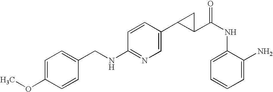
C1=C(OC)C=CC(CNC2=NC=C(C3C(C(NC4=CC=CC=C4N)=O)C3)C=C2)=C1
